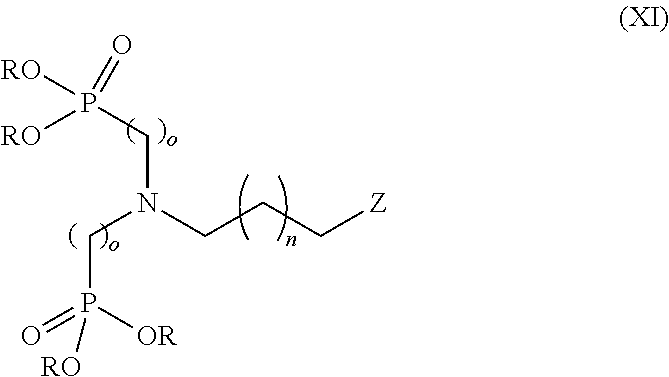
P(CN(CCC[Z])CP(=O)([OR])[RO])([RO])([RO])=O
